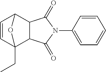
C1=CC2(CC)C3C(C1O2)C(=O)N(C1=CC=CC=C1)C3=O
